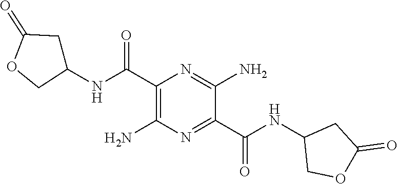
C1(C(=O)NC2COC(=O)C2)=NC(N)=C(C(NC2CC(=O)OC2)=O)N=C1N
